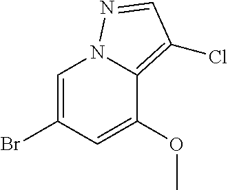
C1(Br)=CN2N=CC(Cl)=C2C(OC)=C1
